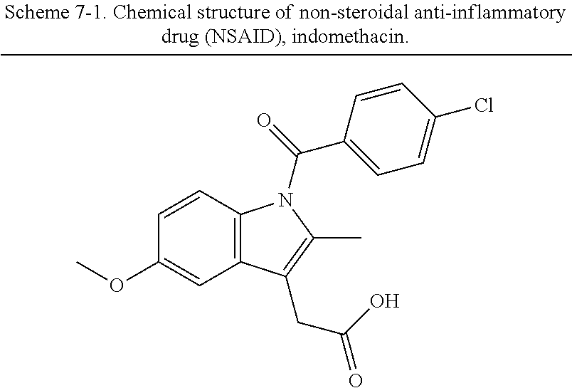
C12=C(C=CC(OC)=C1)N(C(=O)C1=CC=C(Cl)C=C1)C(C)=C2CC(O)=O
